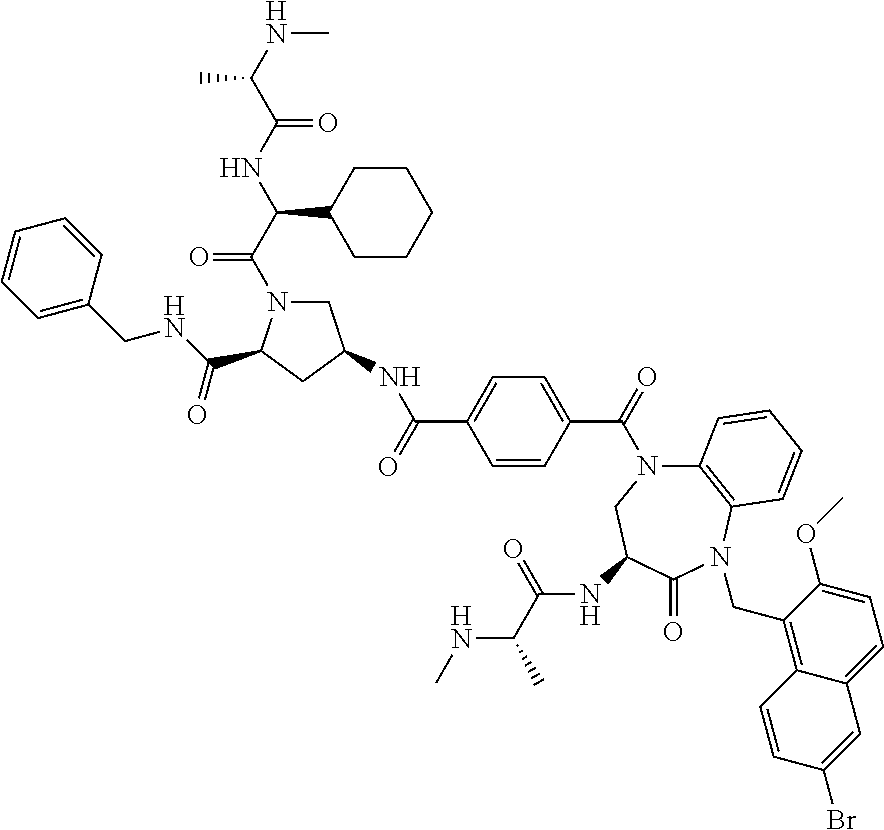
C1=CC(C(=O)N2C3=C(C=CC=C3)N(CC3=C4C(=CC=C3OC)C=C(Br)C=C4)C(=O)C(NC(=O)C(NC)C)C2)=CC=C1C(=O)NC1CN(C(=O)C(C2CCCCC2)NC(C(NC)C)=O)C(C(=O)NCC2=CC=CC=C2)C1
